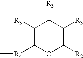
C1([R3])C([R4]C)OC([R2])C([R3])C1[R3]
